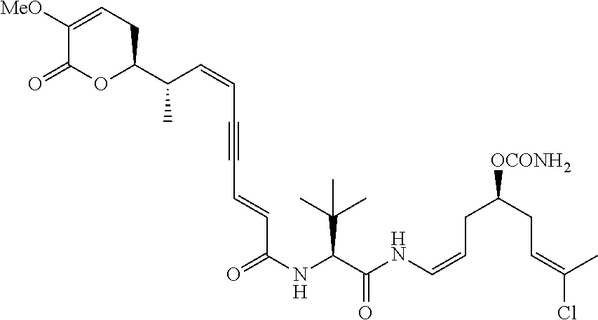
C1([MeO])=CCC(C(C=CC#CC=CC(NC(C(=O)NC=CCC(CC=C(C)Cl)[OCONH2])C(C)(C)C)=O)C)OC1=O
